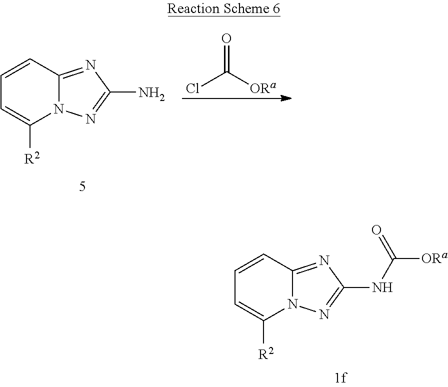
C1=CC2=NC(N)=NN2C([R2])=C1.O=C([ORa])Cl.C1=CC2=NC(NC([ORa])=O)=NN2C([R2])=C1
